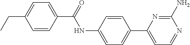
C1=CC(C(=O)NC2=CC=C(C3=CC=NC(N)=N3)C=C2)=CC=C1CC
